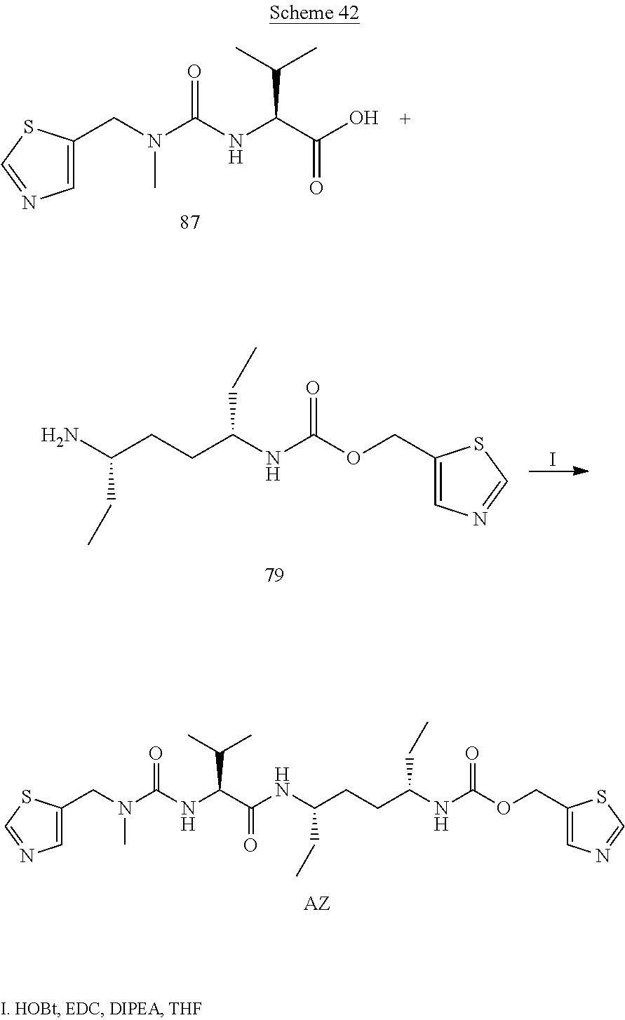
N(C(CCC(NC(OCC1=CN=CS1)=O)CC)CC)C(C(NC(N(CC1=CN=CS1)C)=O)C(C)C)=O.C1=C(CN(C)C(NC(C(=O)O)C(C)C)=O)SC=N1.NC(CCC(NC(OCC1=CN=CS1)=O)CC)CC.I
